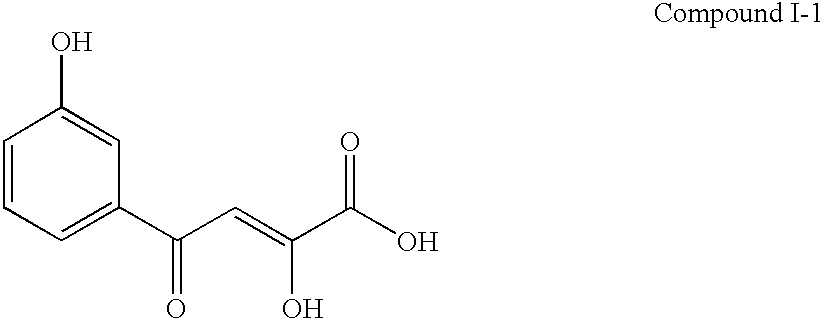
C1=CC=C(C(C=C(C(O)=O)O)=O)C=C1O
